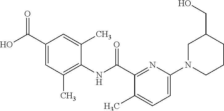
C1(C(O)=O)=CC(C)=C(NC(C2=NC(N3CCCC(CO)C3)=CC=C2C)=O)C(C)=C1
